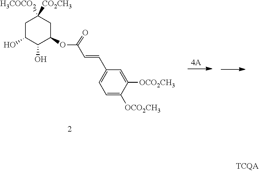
C1C(O)C(O)C(OC(C=CC2=CC=C([OCO2CH3])C([OCO2CH3])=C2)=O)CC1([H3COCO2])[CO2CH3]
